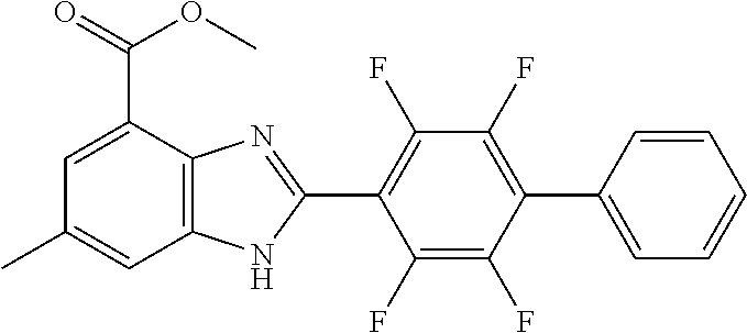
C1(F)=C(F)C(C2=CC=CC=C2)=C(F)C(F)=C1C1=NC2=C(N1)C=C(C)C=C2C(=O)OC
